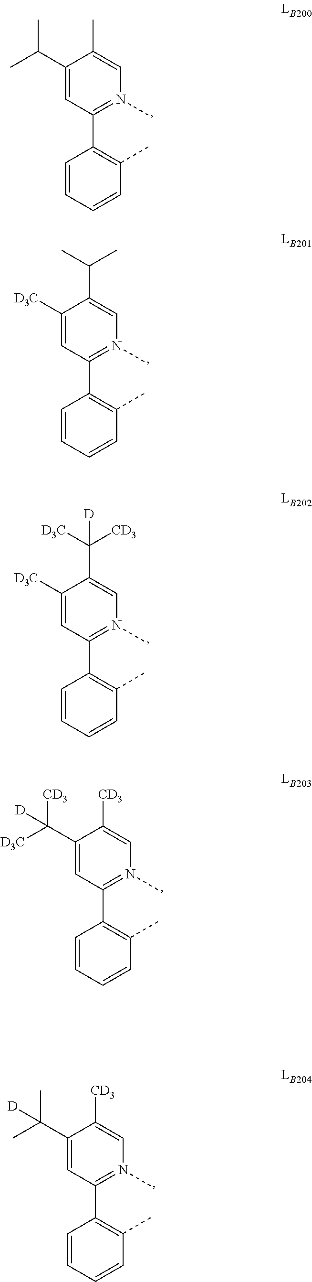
C1(C(C)C)=CC(C2=C(C)C=CC=C2)=N(C)C=C1C.C1([D3C])=CC(C2=C(C)C=CC=C2)=N(C)C=C1C(C)C.C1([D3C])=CC(C2=C(C)C=CC=C2)=N(C)C=C1C([D3C])([CD3])[D].C1(C([D3C])([CD3])[D])=CC(C2=C(C)C=CC=C2)=N(C)C=C1[CD3].C1(C(C)(C)[D])=CC(C2=C(C)C=CC=C2)=N(C)C=C1[CD3]
